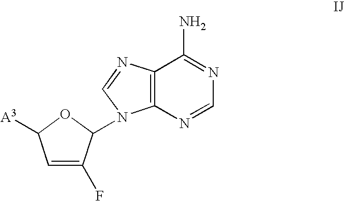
C1=C(F)C(N2C3=C(N=C2)C(N)=NC=N3)OC1[A3]
